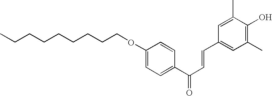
C1(OCCCCCCCCC)=CC=C(C(C=CC2=CC(C)=C(O)C(C)=C2)=O)C=C1
